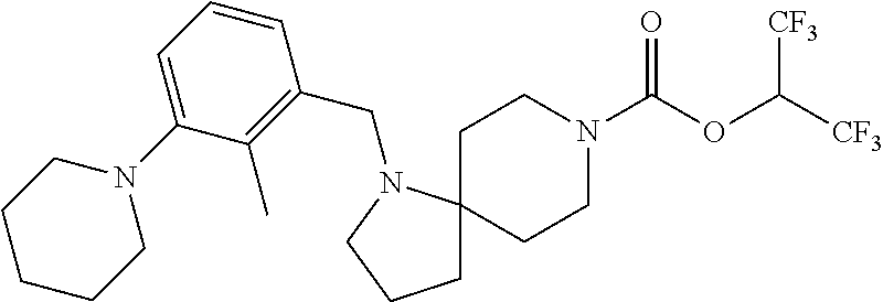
C1C2(N(CC3=C(C)C(N4CCCCC4)=CC=C3)CC1)CCN(C(OC([CF3])[CF3])=O)CC2
